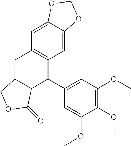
C1=C2C(=CC3=C1C(C1=CC(OC)=C(OC)C(OC)=C1)C1C(C3)COC1=O)OCO2
